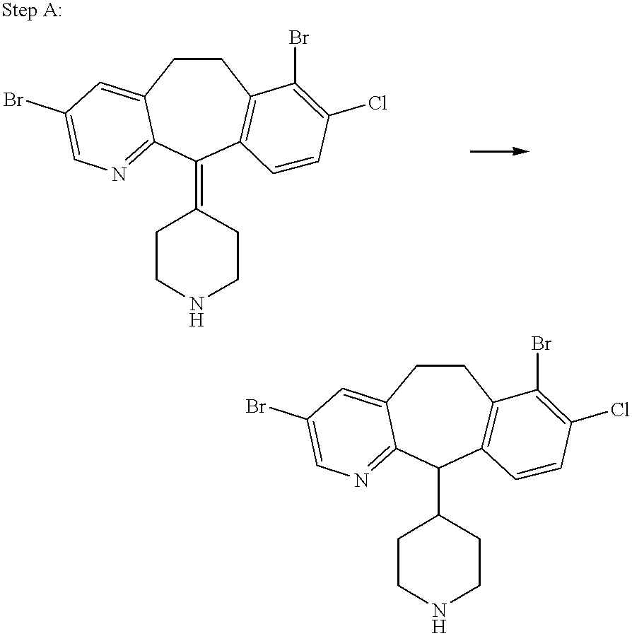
C1(=C2CCNCC2)C2=C(CCC3=CC(Br)=CN=C13)C(Br)=C(Cl)C=C2.C1(C2CCNCC2)C2=C(CCC3=CC(Br)=CN=C13)C(Br)=C(Cl)C=C2
